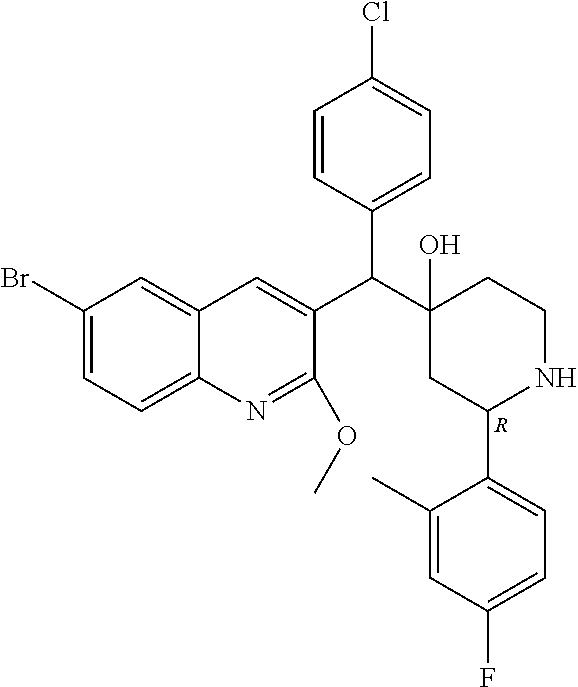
C1(Br)=CC=C2C(=C1)C=C(C(C1(O)CC(C3=CC=C(F)C=C3C)NCC1)C1=CC=C(Cl)C=C1)C(OC)=N2.[R]
